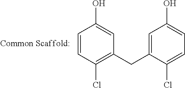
C1=CC(Cl)=C(CC2=CC(O)=CC=C2Cl)C=C1O
